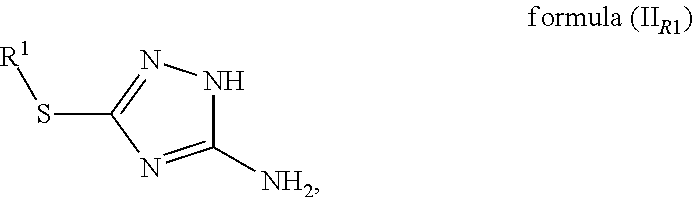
C1([NH2])=NC(S[R1])=NN1
